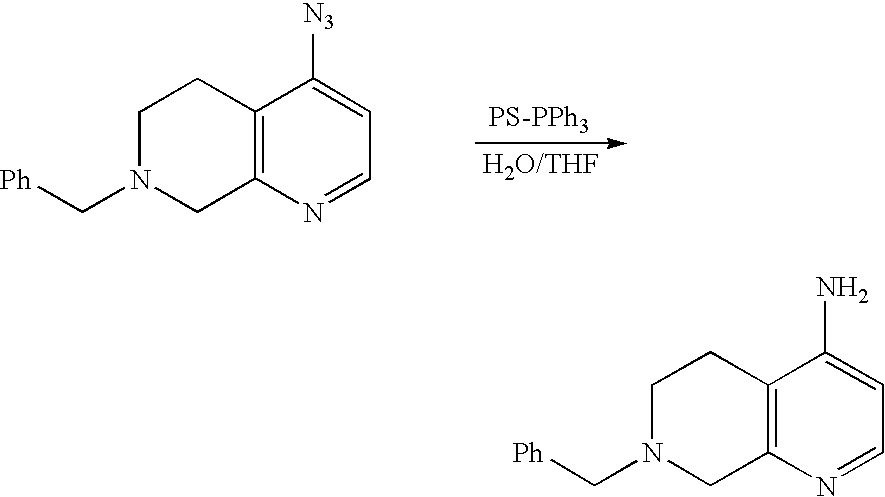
C12=C(N=CC=C1[N3])CN(C[Ph])CC2.C12=C(N=CC=C1N)CN(C[Ph])CC2
